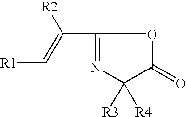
C1([R3])([R4])C(=O)OC(C(=C[R1])[R2])=N1
